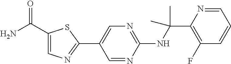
C1(NC(C2=C(F)C=CC=N2)(C)C)=NC=C(C2=NC=C(C(N)=O)S2)C=N1
